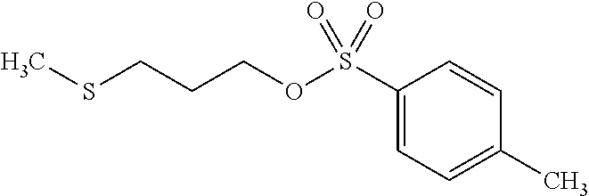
O(S(C1=CC=C(C)C=C1)(=O)=O)CCCSC
